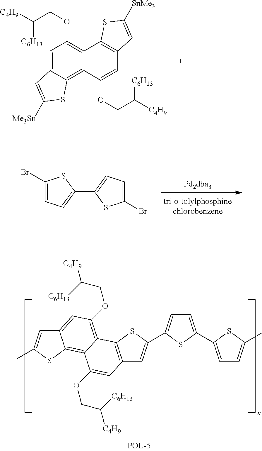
C1=C2C(=C3C(=C1OCC([C4H9])[C6H13])C1=C(C=C3OCC([C4H9])[C6H13])C=C([SnMe3])S1)SC([Me3Sn])=C2.C1(Br)=CC=C(C2=CC=C(Br)S2)S1.C1=C(C)SC2=C3C(=C(OCC([C4H9])[C6H13])C=C12)C1=C(C=C3OCC([C4H9])[C6H13])C=C(C2=CC=C(C3=CC=C(C)S3)S2)S1
